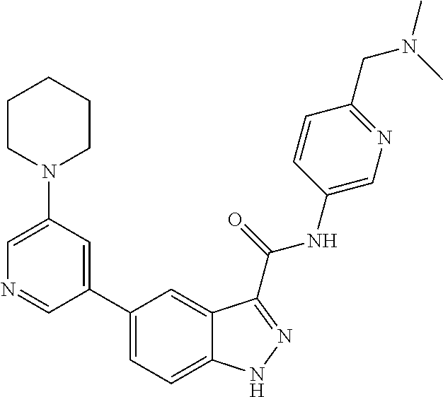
C1(N2CCCCC2)=CN=CC(C2=CC=C3C(=C2)C(C(NC2=CN=C(CN(C)C)C=C2)=O)=NN3)=C1
